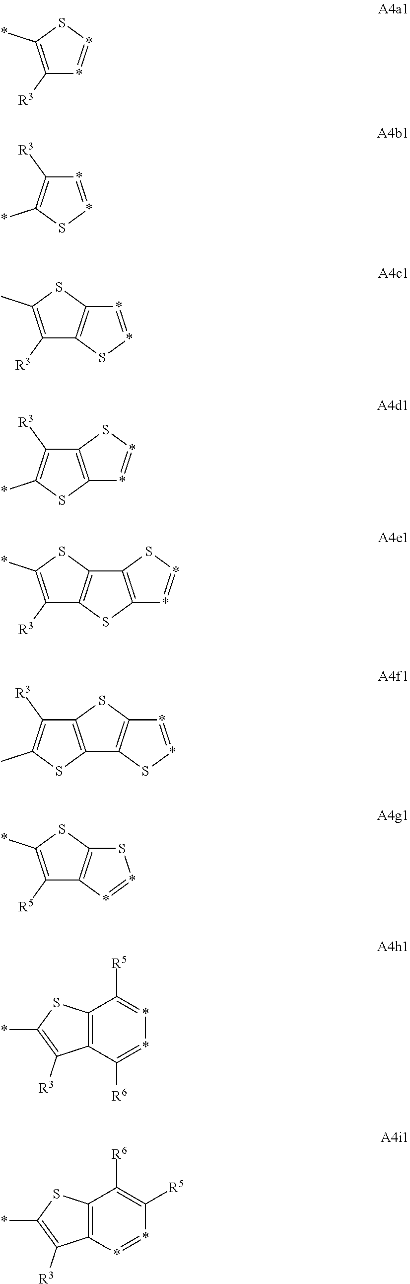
C1([R3])=C(*)S*=*1.C1([R3])=C(*)S*=*1.C1([R3])=C(C)SC2=C1S*=*2.C1([R3])=C(*)SC2=C1S*=*2.C1([R3])=C(*)SC2=C1SC1=C2S*=*1.C1([R3])=C(C)SC2=C1SC1=C2S*=*1.C1([R5])=C(*)SC2=C1*=*S2.C12=C(C([R6])=**=C1[R5])C([R3])=C(*)S2.C12=C(*=*C([R5])=C1[R6])C([R3])=C(*)S2
